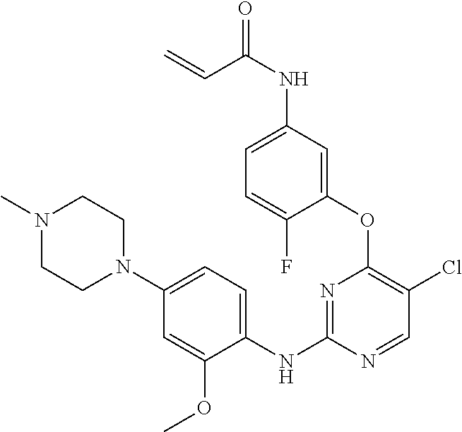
C1(OC2=C(Cl)C=NC(NC3=CC=C(N4CCN(C)CC4)C=C3OC)=N2)=CC(NC(=O)C=C)=CC=C1F
